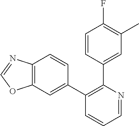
C12=C(C=C(C3=C(C4=CC(C)=C(F)C=C4)N=CC=C3)C=C1)OC=N2
